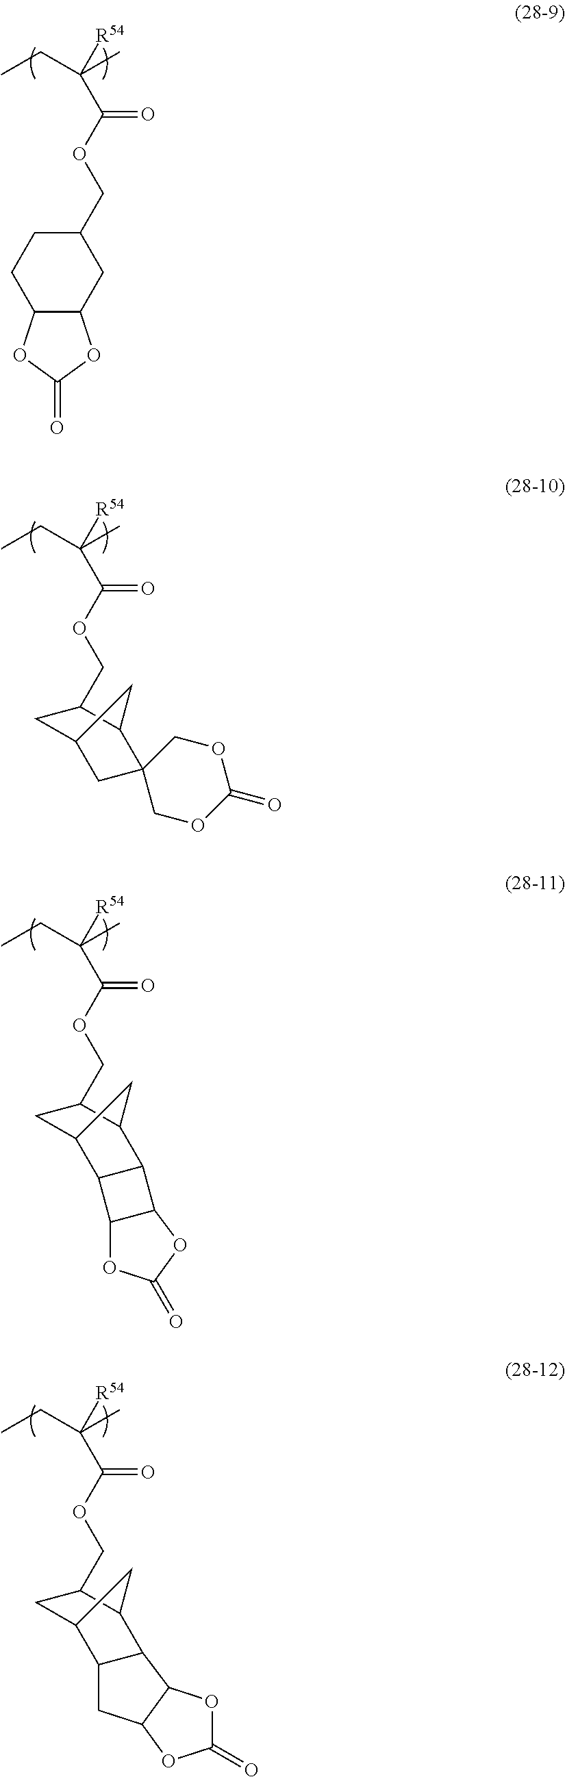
CCC(C)([R54])C(OCC1CC2C3C(C1C2)C1C(C3)OC(=O)O1)=O.CCC(C)([R54])C(OCC1CCC2C(C1)OC(=O)O2)=O.CCC(C)([R54])C(OCC1CC2CC3(C1C2)COC(=O)OC3)=O.CCC(C)([R54])C(OCC1CC2C3C(C1C2)C1C3OC(=O)O1)=O
